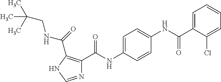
N1=CNC(C(NCC(C)(C)C)=O)=C1C(NC1=CC=C(NC(C2=CC=CC=C2Cl)=O)C=C1)=O
